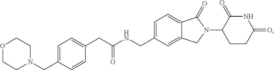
C(NCC1=CC=C2C(=C1)CN(C1CCC(=O)NC1=O)C2=O)(CC1=CC=C(CN2CCOCC2)C=C1)=O
